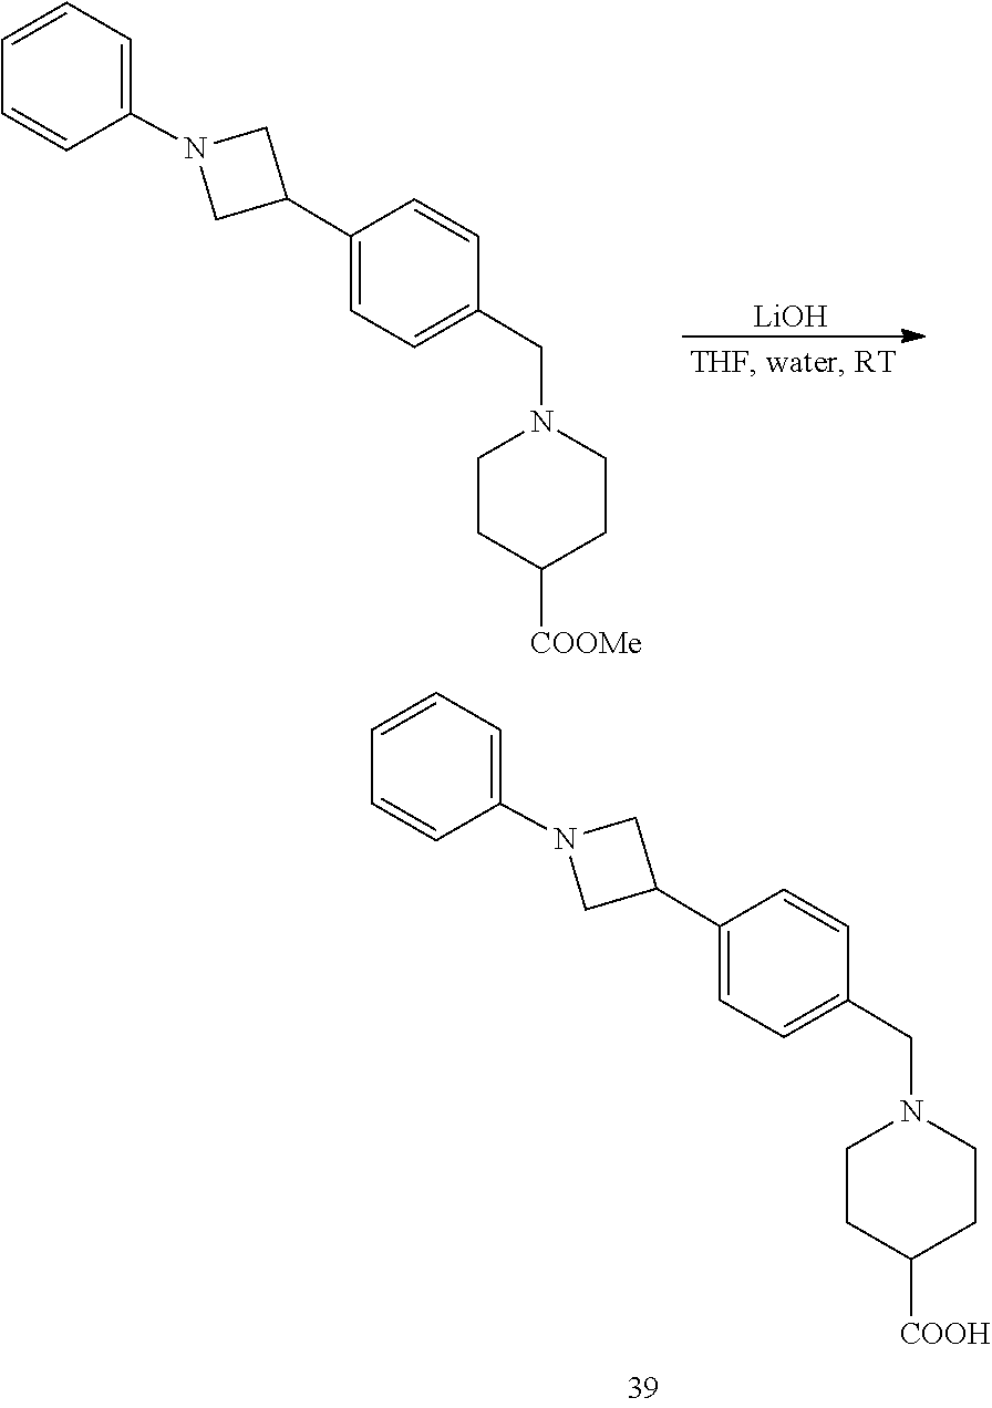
C1=CC(CN2CCC([COOMe])CC2)=CC=C1C1CN(C2=CC=CC=C2)C1.[LiOH].C1=CC(CN2CCC([COOH])CC2)=CC=C1C1CN(C2=CC=CC=C2)C1
